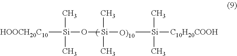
[HOOCH20C10][Si](O[Si]([O)10][Si]([C10H20COOH])(C)C)(C)C)(C)C
